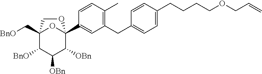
C12(C[BnO])C([BnO])C([OBn])C([OBn])C(C3=CC(CC4=CC=C(CCCCOCC=C)C=C4)=C(C)C=C3)(O1)OC2
